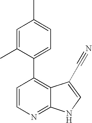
C1=C(C)C(C2=C3C(=NC=C2)NC=C3C#N)=CC=C1C
